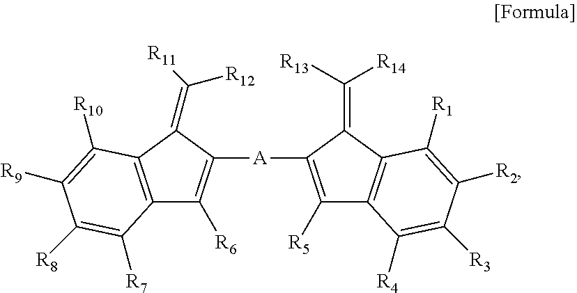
C12=C(C(=C([R11])[R12])C([A]C3=C([R5])C4=C(C3=C([R13])[R14])C([R1])=C([R2])C([R3])=C4[R4])=C1[R6])C([R10])=C([R9])C([R8])=C2[R7]
